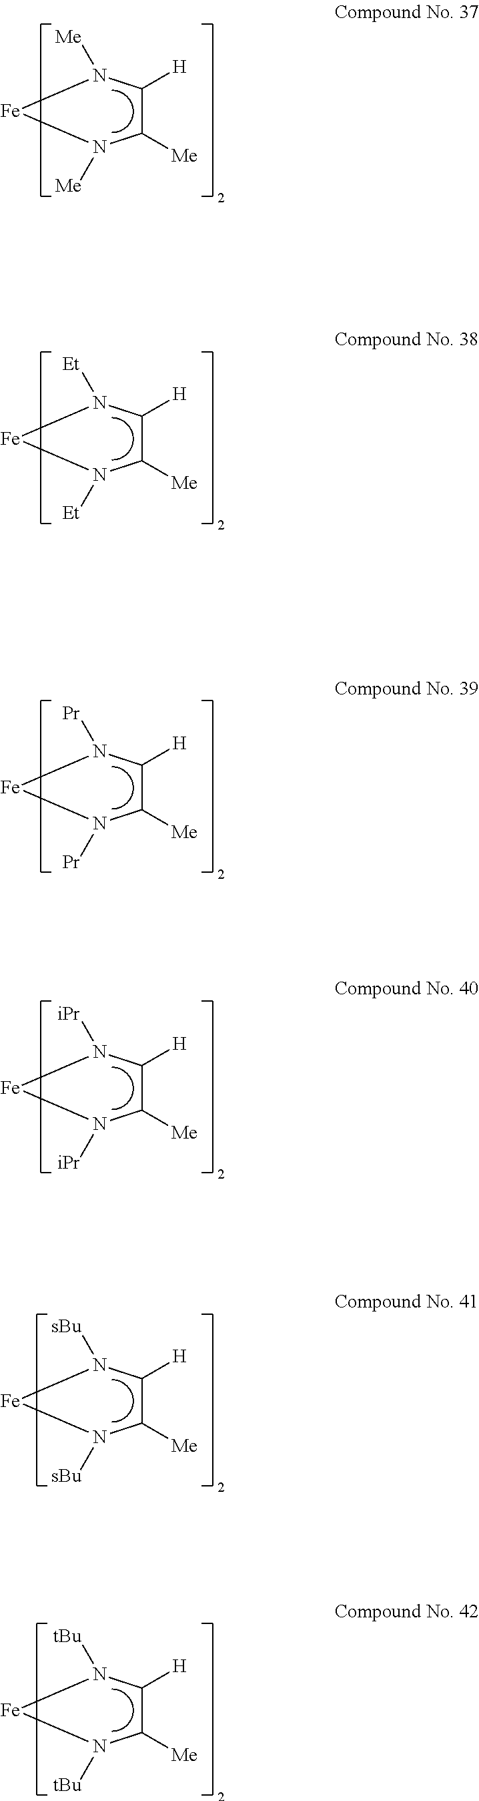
C1([Me])C([H])N([Me])[Fe]N1[Me].C1([Me])C([H])N([Et])[Fe]N1[Et].C1([Me])C([H])N([Pr])[Fe]N1[Pr].C1([Me])C([H])N([iPr])[Fe]N1[iPr].C1([Me])C([H])N([sBu])[Fe]N1[sBu].C1([Me])C([H])N([tBu])[Fe]N1[tBu]
